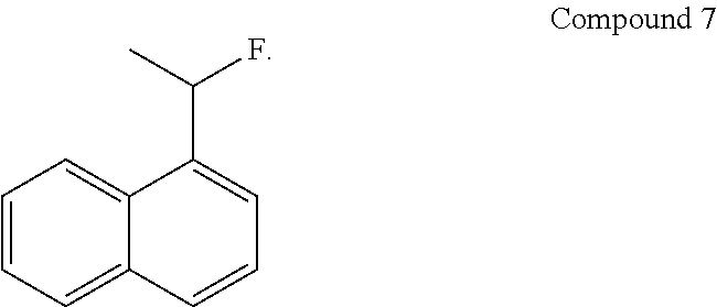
C1=CC=C2C(=C1)C(C(C)F)=CC=C2
